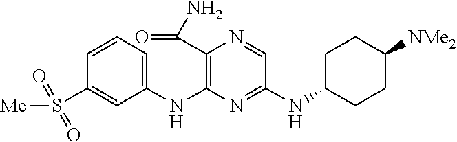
C1(NC2=C(C(N)=O)N=CC(NC3CCC([NMe2])CC3)=N2)=CC=CC(S([Me])(=O)=O)=C1
